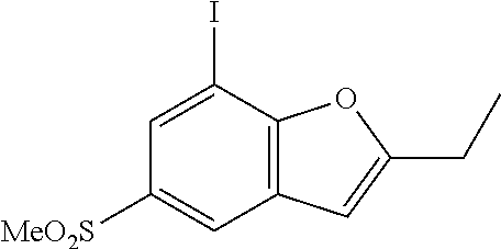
C1([MeO2S])=CC2=C(C(I)=C1)OC(CC)=C2
